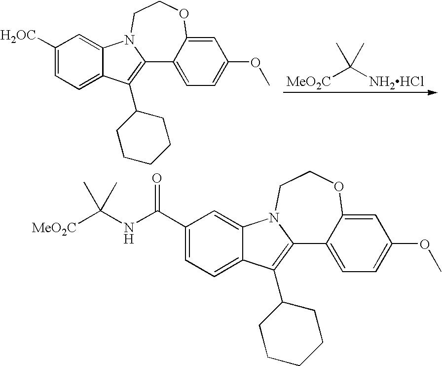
C1([H2OC])=CC=C2C(=C1)N1C(=C2C2CCCCC2)C2=CC=C(OC)C=C2OCC1.[MeO2C]C([NH2HCl])(C)C.C1(C(NC([MeO2C])(C)C)=O)=CC=C2C(=C1)N1C(=C2C2CCCCC2)C2=CC=C(OC)C=C2OCC1
